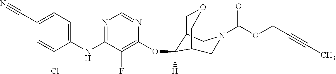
C1(NC2=NC=NC(OC3([H])C4COCC3CN(C(OCC#CC)=O)C4)=C2F)=CC=C(C#N)C=C1Cl
